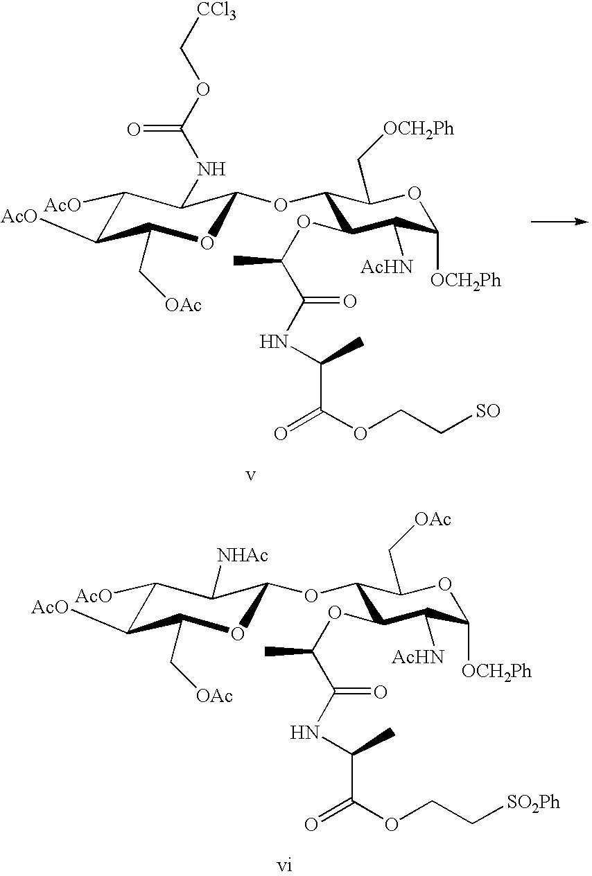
N(C(OC[CCl3])=O)C1C(OC2C(OC(C(NC(C(OCC[SO])=O)C)=O)C)C([AcHN])C([OCH2Ph])OC2C[OCH2Ph])OC(C[OAc])C([AcO])C1[AcO].[v].[NHAc]C1C(OC2C(OC(C(NC(C(OCC[SO2Ph])=O)C)=O)C)C([AcHN])C([OCH2Ph])OC2C[OAc])OC(C[OAc])C([AcO])C1[AcO].[vi]
